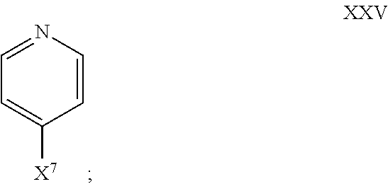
C1=CN=CC=C1[X7]
